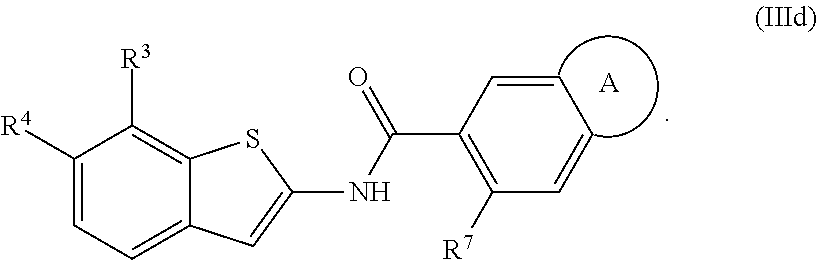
C1([R4])=CC=C2C(=C1[R3])SC(NC(C1=C([R7])C=CC=C1)=O)=C2.[A]
